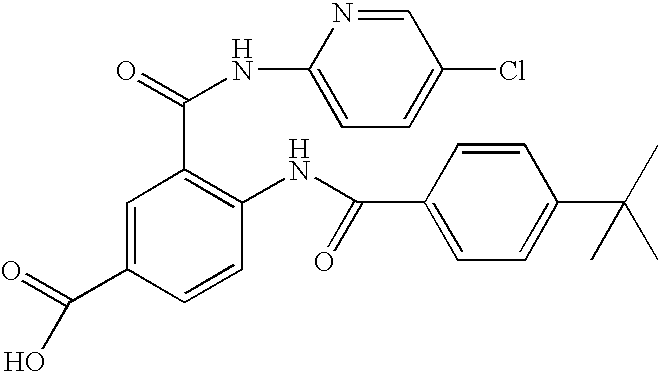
C1=C(C(=O)O)C=CC(NC(C2=CC=C(C(C)(C)C)C=C2)=O)=C1C(NC1=CC=C(Cl)C=N1)=O
